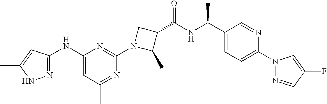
C1(NC2=NNC(C)=C2)=CC(C)=NC(N2C(C)C(C(NC(C3=CC=C(N4N=CC(F)=C4)N=C3)C)=O)C2)=N1
